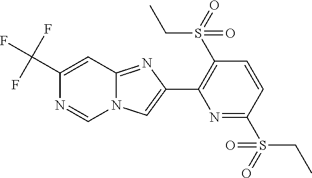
C1(C(F)(F)F)=CC2=NC(C3=C(S(CC)(=O)=O)C=CC(S(CC)(=O)=O)=N3)=CN2C=N1
